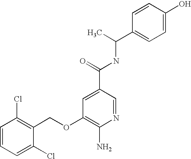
C1=CC=C(Cl)C(COC2=C(N)N=CC(C(=O)NC(C3=CC=C(O)C=C3)C)=C2)=C1Cl
